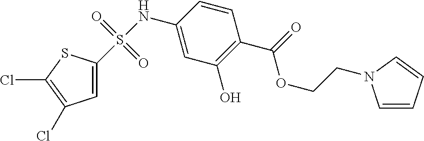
C1(NS(=O)(=O)C2=CC(Cl)=C(Cl)S2)=CC(O)=C(C(OCCN2C=CC=C2)=O)C=C1
